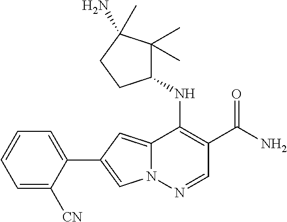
N12C(=CC(C3=CC=CC=C3[CN])=C1)C(NC1C(C)(C)C(N)(C)CC1)=C(C(N)=O)C=N2
